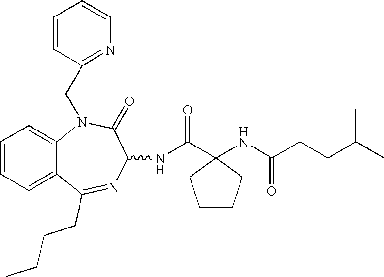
C12=CC=CC=C1N(CC1=NC=CC=C1)C(=O)C(NC(=O)C1(NC(CCC(C)C)=O)CCCC1)N=C2CCCC
